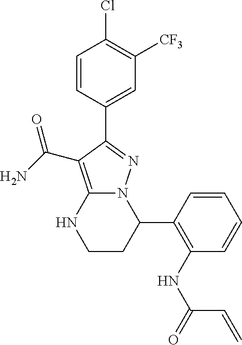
C1=CC(C2=NN3C(=C2C(=O)N)NCCC3C2=C(NC(=O)C=C)C=CC=C2)=CC([CF3])=C1Cl
